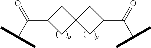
C(C1CC2(C1)CC(C(=O)C(C)C)C2)(C(C)C)=O
